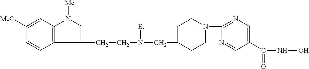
C12=C(C=C([MeO])C=C1)N([Me])C=C2CCN(CC1CCN(C2=NC=C(C(=O)NO)C=N2)CC1)[Et]
